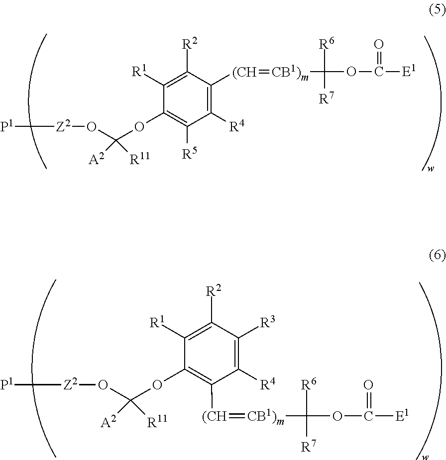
C1(OC(O[Z2][P1])([R11])[A2])=C([R5])C([R4])=C([(CH]=[CB1)m]C(OC([E1])=O)([R7])[R6])C([R2])=C1[R1].C1(OC(O[Z2][P1])([R11])[A2])=C([(CH]=[CB1)m]C(OC([E1])=O)([R7])[R6])C([R4])=C([R3])C([R2])=C1[R1]
